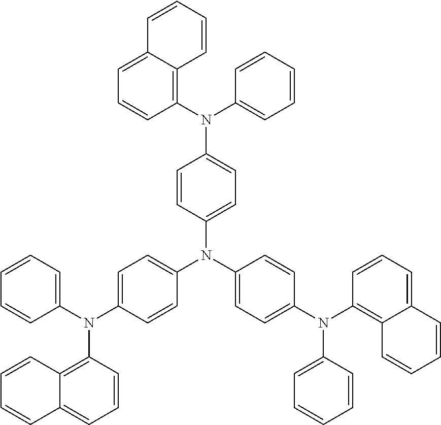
C1=CC=CC2=CC=CC(N(C3=CC=CC=C3)C3=CC=C(N(C4=CC=C(N(C5=C6C(=CC=C5)C=CC=C6)C5=CC=CC=C5)C=C4)C4=CC=C(N(C5=CC=CC=C5)C5=C6C(=CC=C5)C=CC=C6)C=C4)C=C3)=C12
